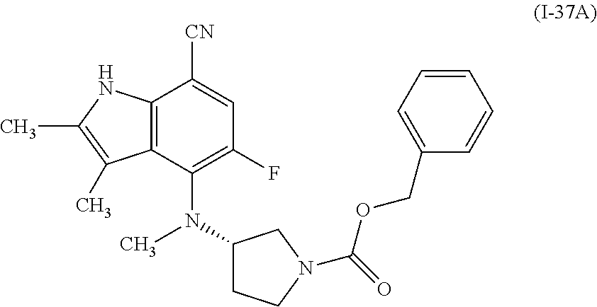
C12=C(C(N(C3CCN(C(=O)OCC4=CC=CC=C4)C3)C)=C(F)C=C1[CN])C(C)=C(C)N2
